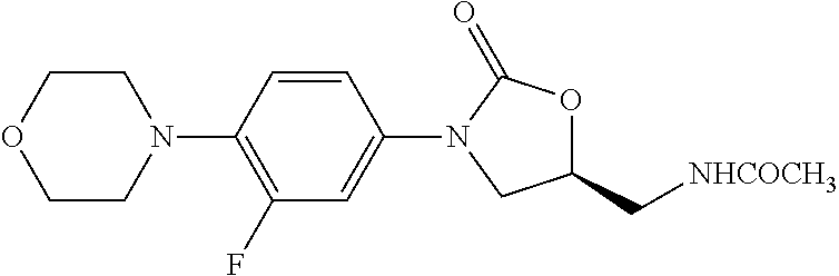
C1=CC(N2CCOCC2)=C(F)C=C1N1CC(C[NHCOCH3])OC1=O
